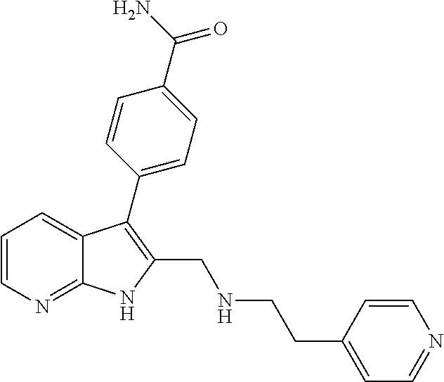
C1=CN=C2C(=C1)C(C1=CC=C(C(N)=O)C=C1)=C(CNCCC1=CC=NC=C1)N2
